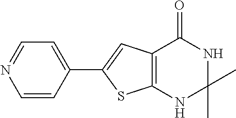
C1=CC(C2=CC3=C(S2)NC(C)(C)NC3=O)=CC=N1
